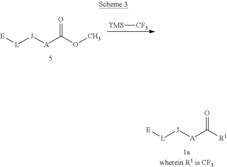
[L]([J][A]C(OC)=O)[E].[TMS][CF3].[L]([J][A]C([R1])=O)[E]
